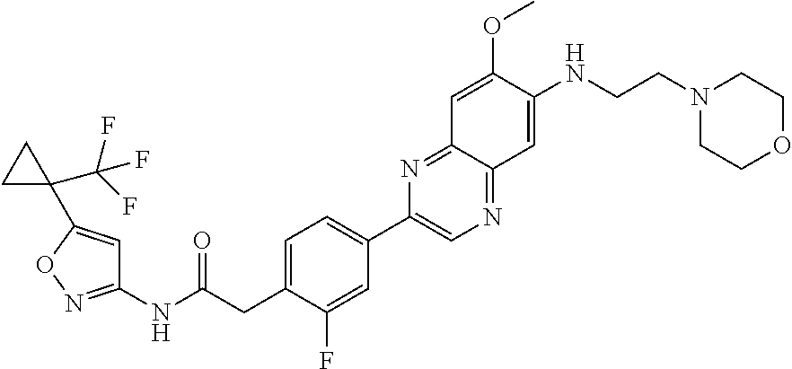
C1=C(CC(NC2=NOC(C3(C(F)(F)F)CC3)=C2)=O)C(F)=CC(C2=CN=C3C(=N2)C=C(OC)C(NCCN2CCOCC2)=C3)=C1
